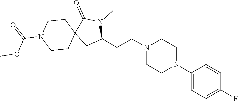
C1(N2CCN(CCC3N(C)C(=O)C4(C3)CCN(C(=O)OC)CC4)CC2)=CC=C(F)C=C1
